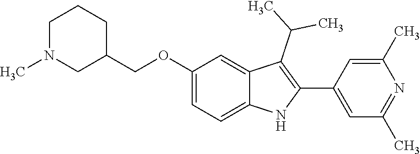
C(OC1=CC=C2C(=C1)C(C(C)C)=C(C1=CC(C)=NC(C)=C1)N2)C1CCCN(C)C1
